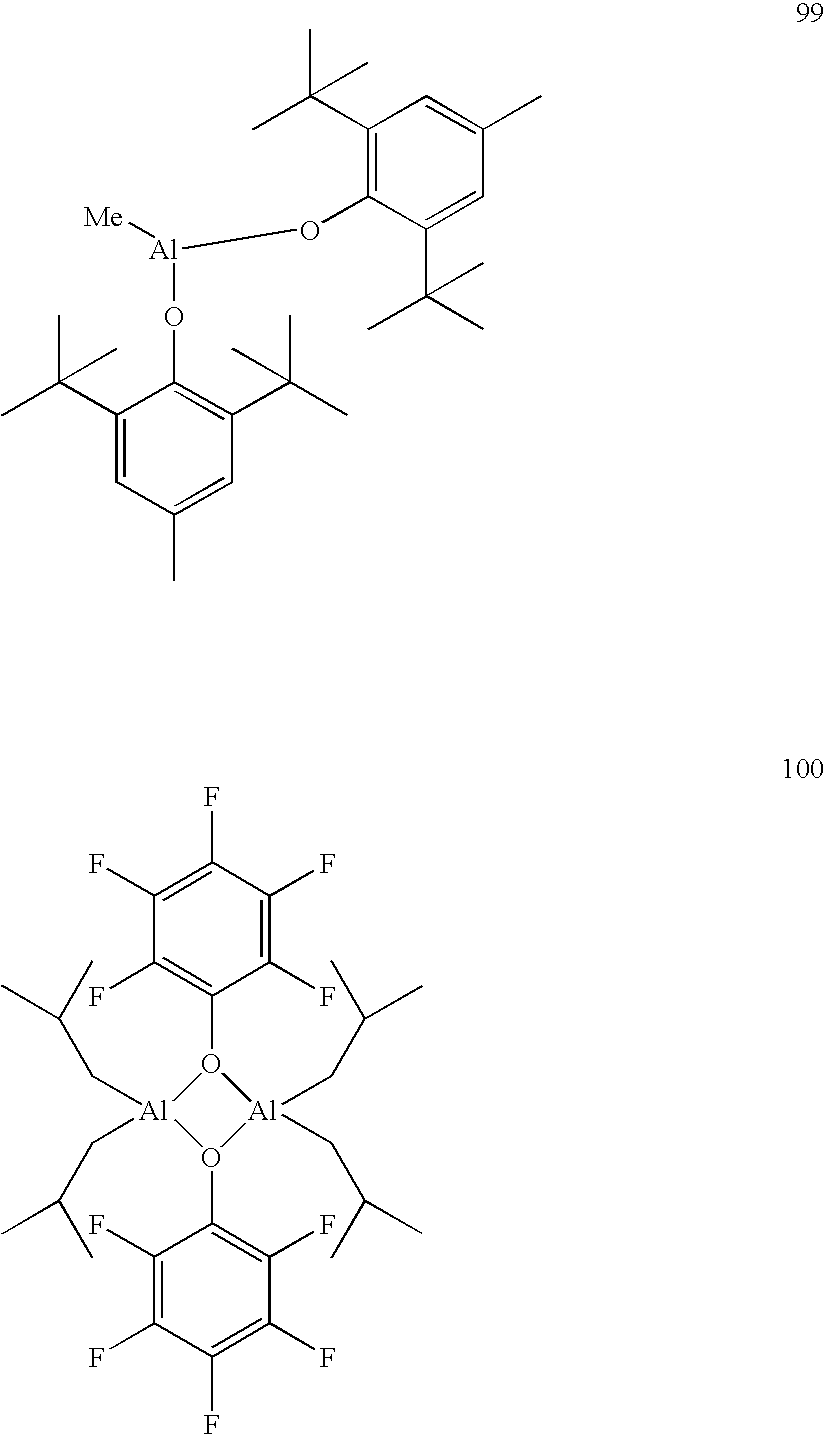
C1(C(C)(C)C)=CC(C)=CC(C(C)(C)C)=C1O[Al](OC1=C(C(C)(C)C)C=C(C)C=C1C(C)(C)C)[Me].C1(F)=C(F)C(F)=C(F)C(F)=C1O1[Al](CC(C)C)(CC(C)C)O(C2=C(F)C(F)=C(F)C(F)=C2F)[Al]1(CC(C)C)CC(C)C
